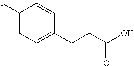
C1(I)=CC=C(CCC(O)=O)C=C1
